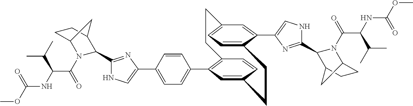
C1(C2=CC=C(C3=C4C=CC(=C3)CCC3=CC=C(C=C3C3=CNC(C5N(C(C(NC(=O)OC)C(C)C)=O)C6CCC5C6)=N3)CC4)C=C2)=CNC(C2N(C(=O)C(NC(OC)=O)C(C)C)C3CCC2C3)=N1
